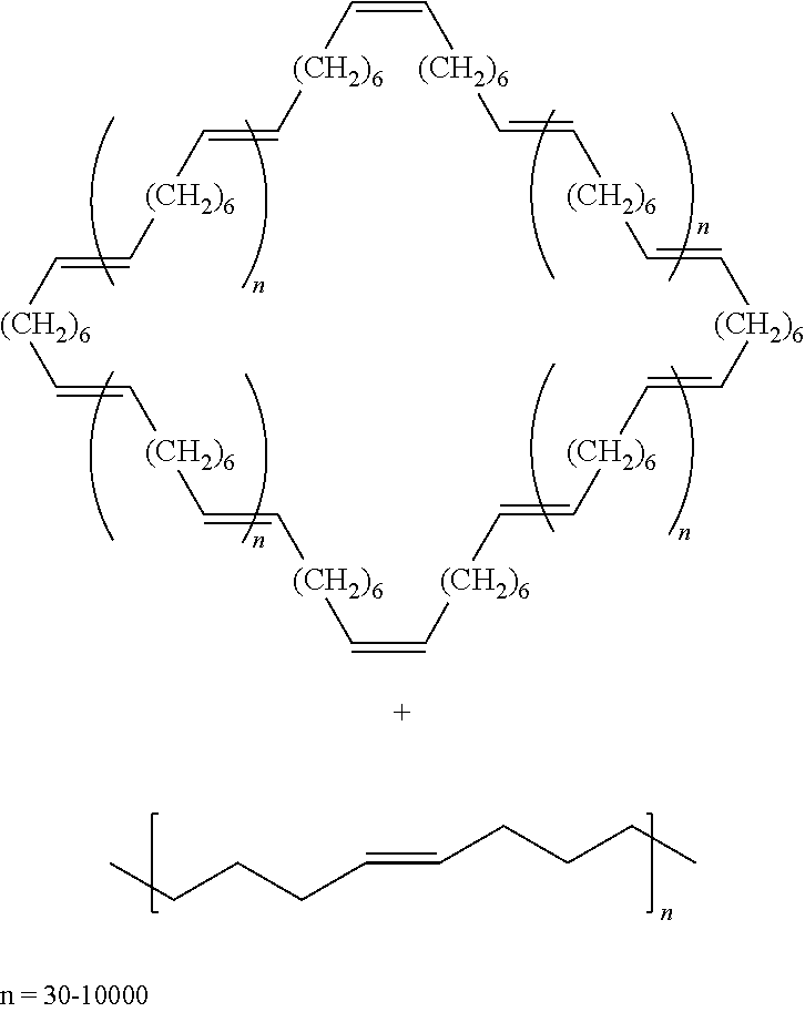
C1=C[(CH2)6]C=C[(CH2)6]C=C[(CH2)6]C=C[(CH2)6]C=C[(CH2)6]C=C[(CH2)6]C=C[(CH2)6]C=C[(CH2)6]C=C[(CH2)6]C=C[(CH2)6]1.CCCCC=CCCCC
